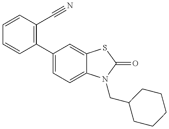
C1=CC(C2=CC=C3C(=C2)SC(=O)N3CC2CCCCC2)=C(C#N)C=C1
